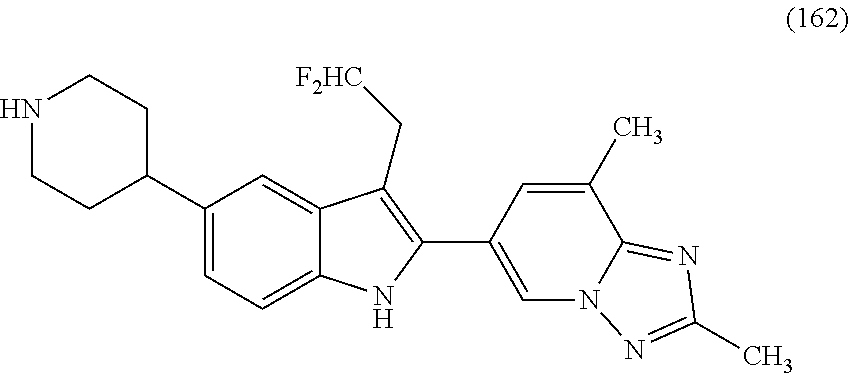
N1CCC(C2=CC=C3C(=C2)C(C[F2HC])=C(C2=CN4C(=NC(C)=N4)C(C)=C2)N3)CC1
